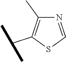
N1=CSC(C(C)C)=C1C
